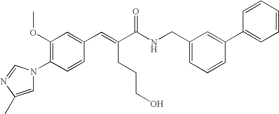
C1(OC)=C(N2C=C(C)N=C2)C=CC(C=C(C(NCC2=CC=CC(C3=CC=CC=C3)=C2)=O)CCCO)=C1
